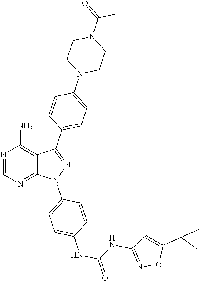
N1=CN=C2C(=C1N)C(C1=CC=C(N3CCN(C(C)=O)CC3)C=C1)=NN2C1=CC=C(NC(=O)NC2=NOC(C(C)(C)C)=C2)C=C1
